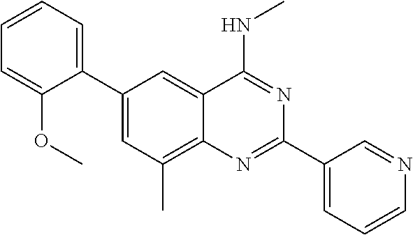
C1(C2=CC=CC=C2OC)=CC(C)=C2C(=C1)C(NC)=NC(C1=CC=CN=C1)=N2
